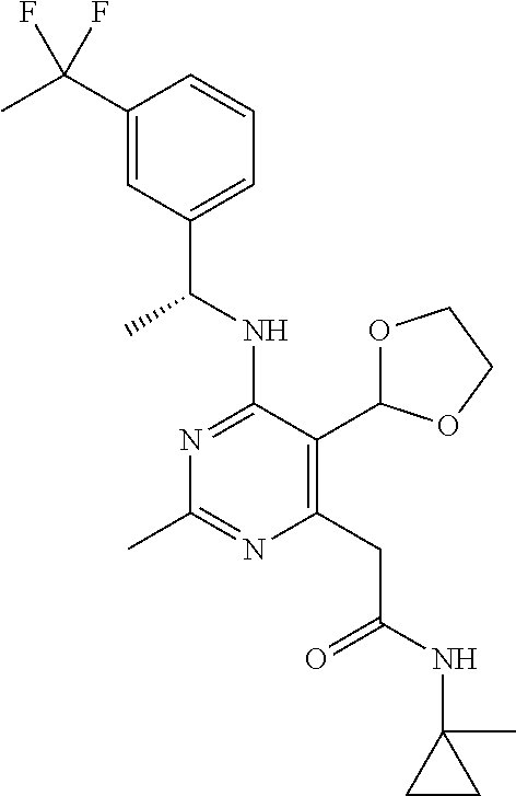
N1=C(NC(C)C2=CC=CC(C(C)(F)F)=C2)C(C2OCCO2)=C(CC(=O)NC2(C)CC2)N=C1C
